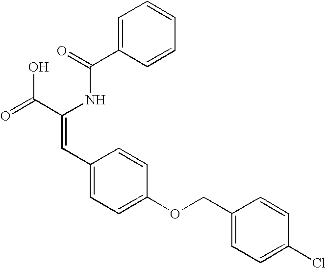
C1=C(C(=O)NC(C(=O)O)=CC2=CC=C(OCC3=CC=C(Cl)C=C3)C=C2)C=CC=C1
